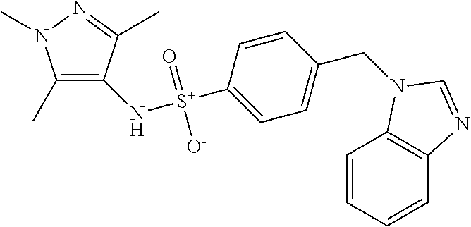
C1(C)=C(N[S+](C2=CC=C(CN3C4=C(C=CC=C4)N=C3)C=C2)(=O)[O-])C(C)=NN1C
